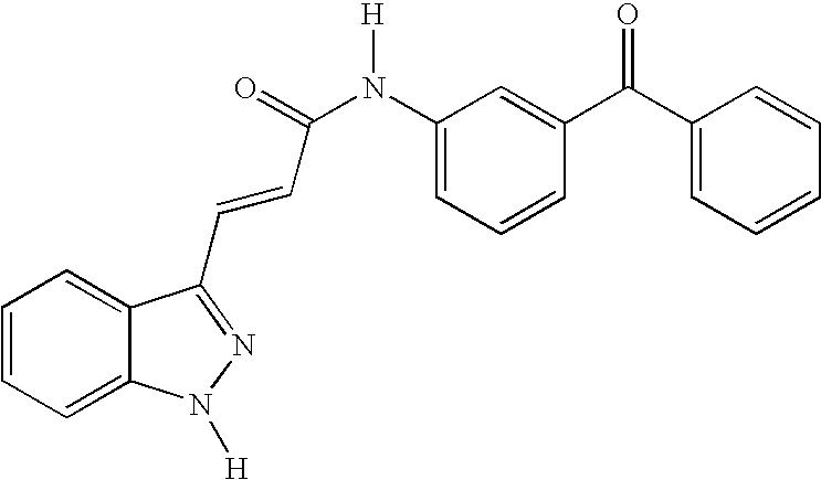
C1=CC=C2C(=C1)C(C=CC(N(C1=CC=CC(C(C3=CC=CC=C3)=O)=C1)[H])=O)=NN2[H]
